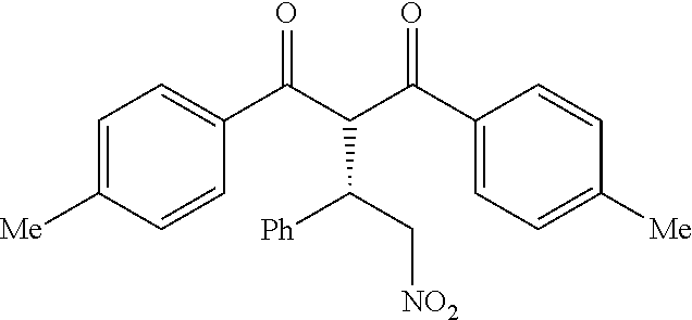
[Ph]C(C[NO2])C(C(=O)C1=CC=C([Me])C=C1)C(=O)C1=CC=C([Me])C=C1
